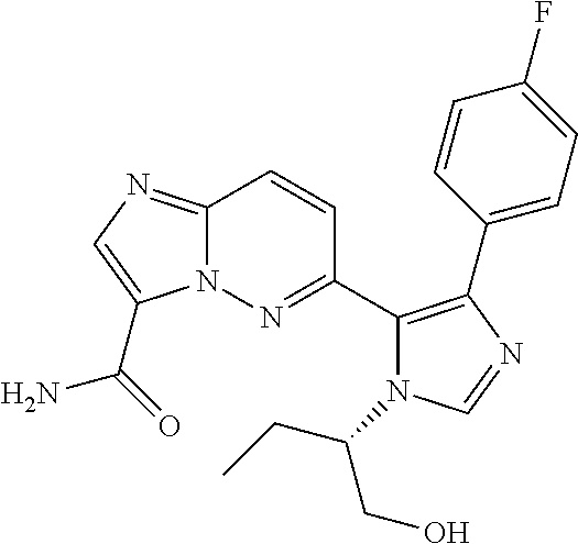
C12=NC=C(C(=O)N)N1N=C(C1=C(C3=CC=C(F)C=C3)N=CN1C(CO)CC)C=C2
